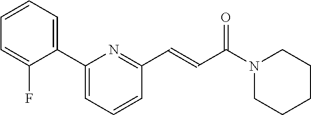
C1=C(C2=CC=CC=C2F)N=C(C=CC(N2CCCCC2)=O)C=C1
